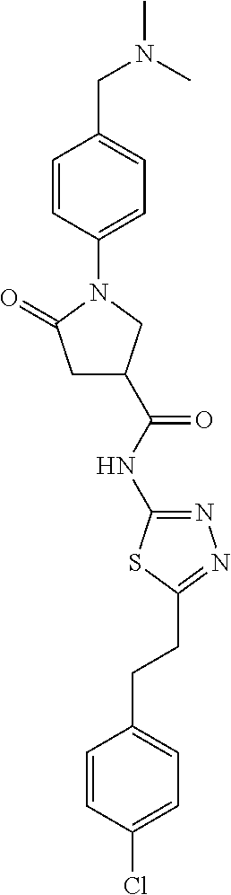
C1C(C(NC2=NN=C(CCC3=CC=C(Cl)C=C3)S2)=O)CN(C2=CC=C(CN(C)C)C=C2)C1=O
